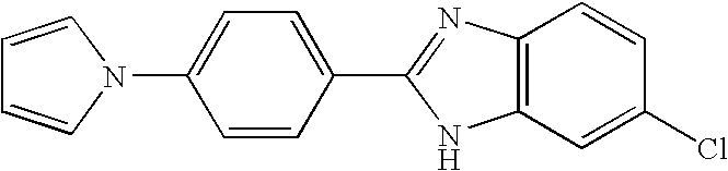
C1(N2C=CC=C2)=CC=C(C2=NC3=C(C=C(Cl)C=C3)N2)C=C1
